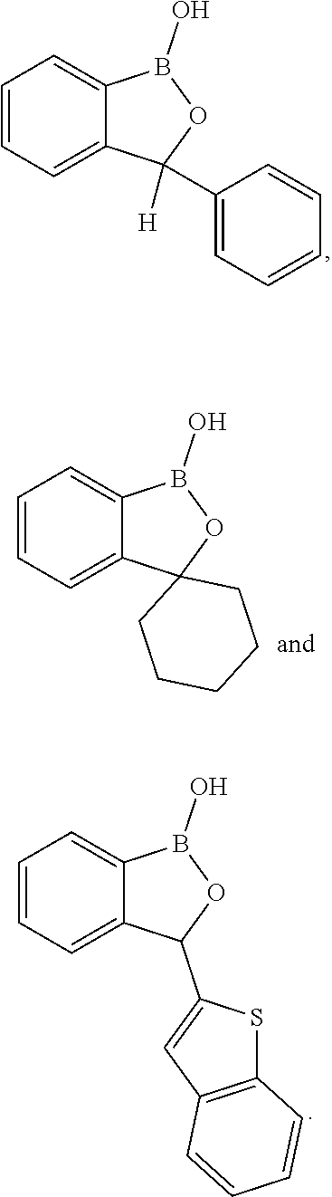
C1=CC=C2C(=C1)B(O)OC2([H])C1=CC=CC=C1.C1=CC=C2C(=C1)B(O)OC21CCCCC1.C1=CC=C2C(=C1)B(O)OC2C1=CC2=C(S1)C=CC=C2
